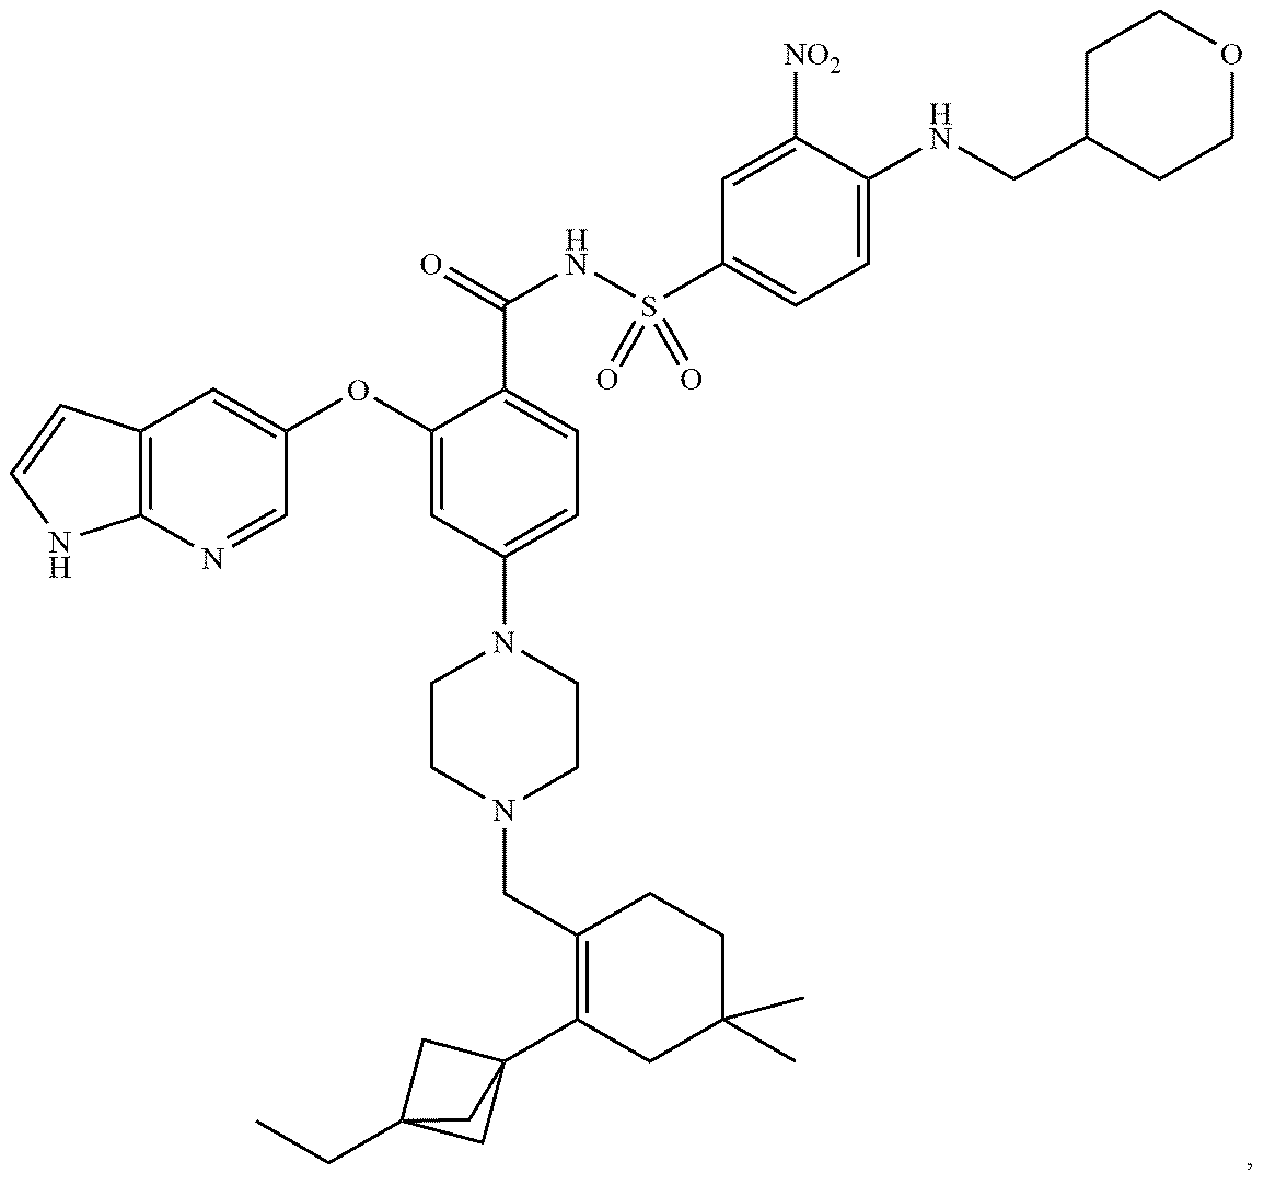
C12=C(N=CC(OC3=CC(N4CCN(CC5=C(C67CC(CC)(C6)C7)CC(C)(C)CC5)CC4)=CC=C3C(NS(C3=CC=C(NCC4CCOCC4)C([NO2])=C3)(=O)=O)=O)=C1)NC=C2
